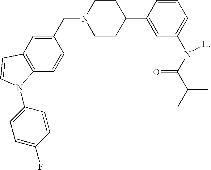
C12=C(C=CC(CN3CCC(C4=CC(N(C(C(C)C)=O)[H])=CC=C4)CC3)=C1)N(C1=CC=C(F)C=C1)C=C2
